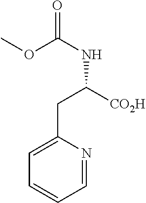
C1(CC([CO2H])NC(=O)OC)=CC=CC=N1
